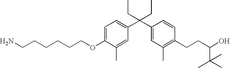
C1=C(OCCCCCCN)C(C)=CC(C(C2=CC(C)=C(CCC(C(C)(C)C)O)C=C2)(CC)CC)=C1
